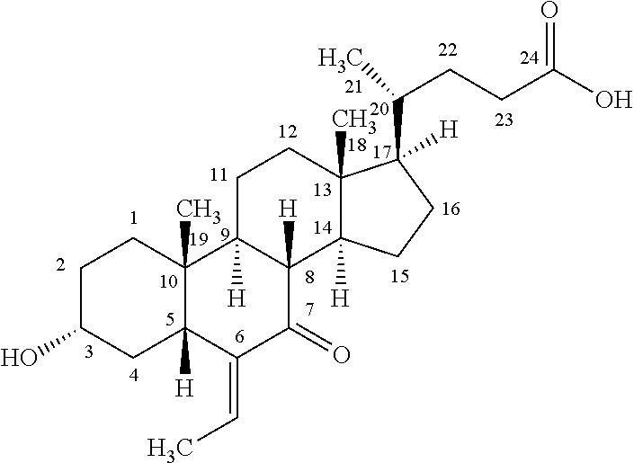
C1C(O)CC2([H])C(C)(C1)C1([H])C([H])(C(=O)C2=CC)C2([H])C(C)(CC1)C(C(CCC(O)=O)C)([H])CC2
